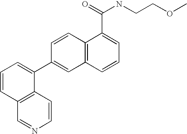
C12=C(C=CN=C1)C(C1=CC3=C(C=C1)C(C(=O)NCCOC)=CC=C3)=CC=C2
